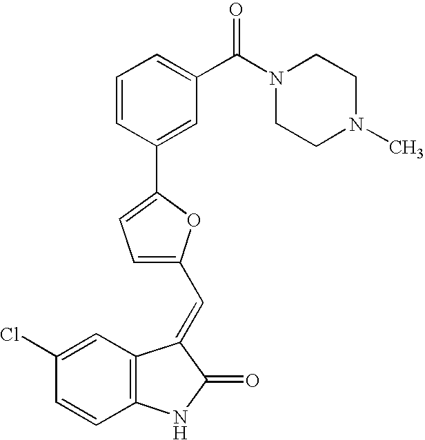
C1(Cl)=CC2=C(C=C1)NC(=O)C2=CC1=CC=C(C2=CC(C(N3CCN(C)CC3)=O)=CC=C2)O1
